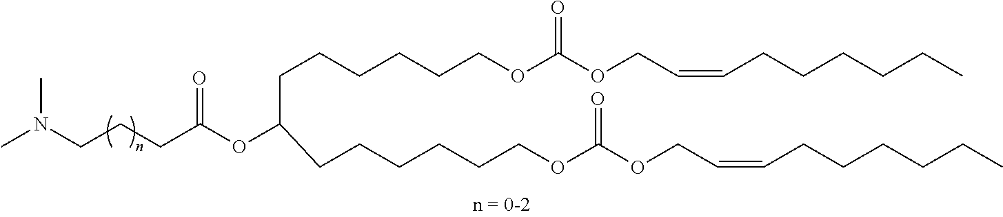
CN(CCCC(OC(CCCCCCOC(OCC=CCCCCCC)=O)CCCCCCOC(OCC=CCCCCCC)=O)=O)C
